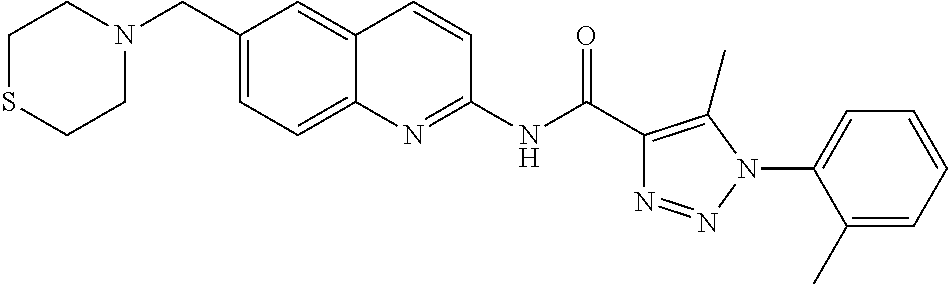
N(C(=O)C1=C(C)N(C2=CC=CC=C2C)N=N1)C1=NC2=CC=C(CN3CCSCC3)C=C2C=C1
